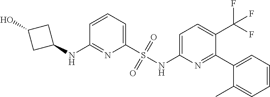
C1=CC=C(S(NC2=CC=C(C(F)(F)F)C(C3=CC=CC=C3C)=N2)(=O)=O)N=C1NC1CC(O)C1
